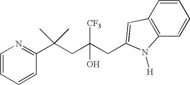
C1=CC(C(CC(CC2=CC3=C(C=CC=C3)N2[H])([CF3])O)(C)C)=NC=C1
